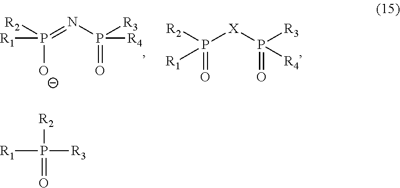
P(=NP([R3])(=O)[R4])([R2])([O-])[R1].P([X]P([R3])(=O)[R4])([R2])(=O)[R1].[R1]P([R2])([R3])=O
